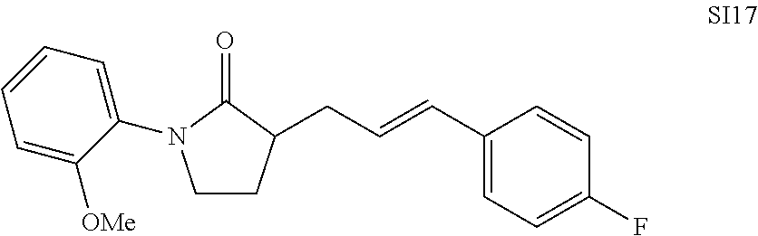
C1=CC=C(N2CCC(CC=CC3=CC=C(F)C=C3)C2=O)C([OMe])=C1
